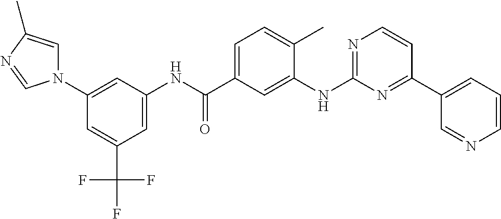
C1(N2C=C(C)N=C2)=CC(NC(C2=CC=C(C)C(NC3=NC=CC(C4=CC=CN=C4)=N3)=C2)=O)=CC(C(F)(F)F)=C1
